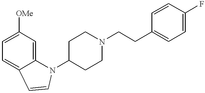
C1=C([OMe])C=C2C(=C1)C=CN2C1CCN(CCC2=CC=C(F)C=C2)CC1
